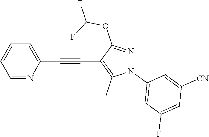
C1=NC(C#CC2=C(C)N(C3=CC(F)=CC([CN])=C3)N=C2OC(F)F)=CC=C1
